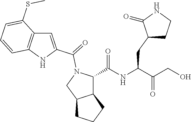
C(NC(C(CO)=O)CC1CCNC1=O)(=O)C1C2C(CN1C(=O)C1=CC3=C(N1)C=CC=C3SC)CCC2
